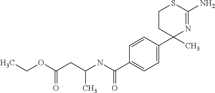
C1(C(NC(CC(OCC)=O)C)=O)=CC=C(C2(C)N=C(N)SCC2)C=C1
